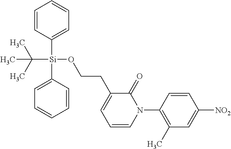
C1=CC([Si](C2=CC=CC=C2)(OCCC2=CC=CN(C3=C(C)C=C([NO2])C=C3)C2=O)C(C)(C)C)=CC=C1
